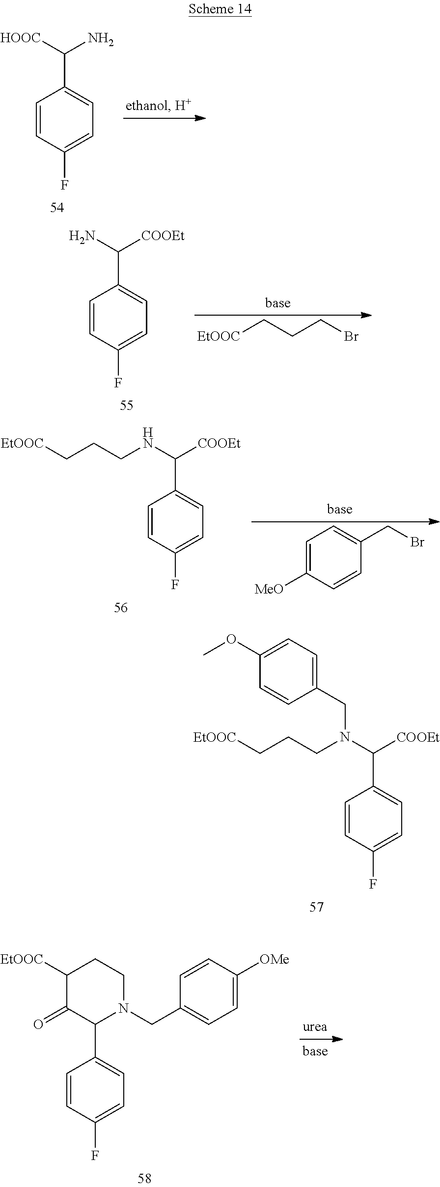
C1=CC(F)=CC=C1C(N)[HOOC].C1=CC(F)=CC=C1C([COOEt])N.[EtOOC]CCCBr.C1=CC(F)=CC=C1C([COOEt])NCCC[EtOOC].C1=C([MeO])C=CC(CBr)=C1.C1=CC(F)=CC=C1C([COOEt])N(CCC[EtOOC])CC1=CC=C(OC)C=C1.C1=CC(F)=CC=C1C1N(CC2=CC=C([OMe])C=C2)CCC([EtOOC])C1=O
